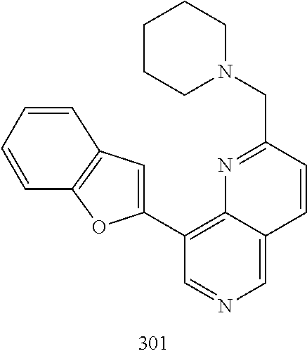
C1(C2=C3N=C(CN4CCCCC4)C=CC3=CN=C2)=CC2=C(O1)C=CC=C2
